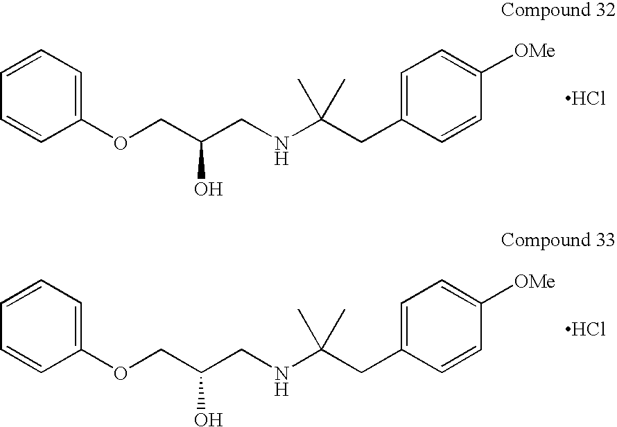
C1(OCC(CNC(CC2=CC=C([OMe])C=C2)(C)C)O)=CC=CC=C1.Cl.C1(OCC(CNC(CC2=CC=C([OMe])C=C2)(C)C)O)=CC=CC=C1.Cl
